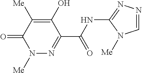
N1([Me])N=C(C(NC2=NN=CN2[Me])=O)C(O)=C([Me])C1=O
